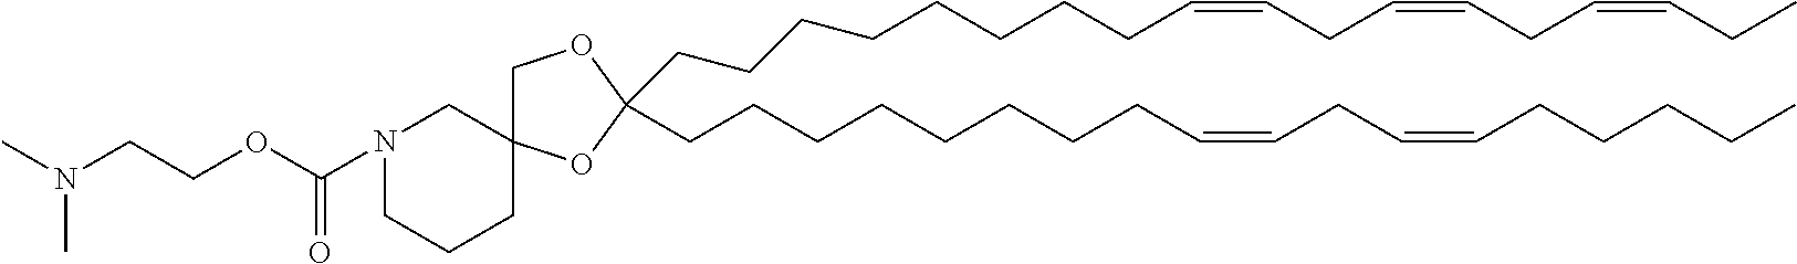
C(CCCCCCCC=CCC=CCC=CCC)C1(CCCCCCCCC=CCC=CCCCCC)OC2(CO1)CN(C(OCCN(C)C)=O)CCC2
